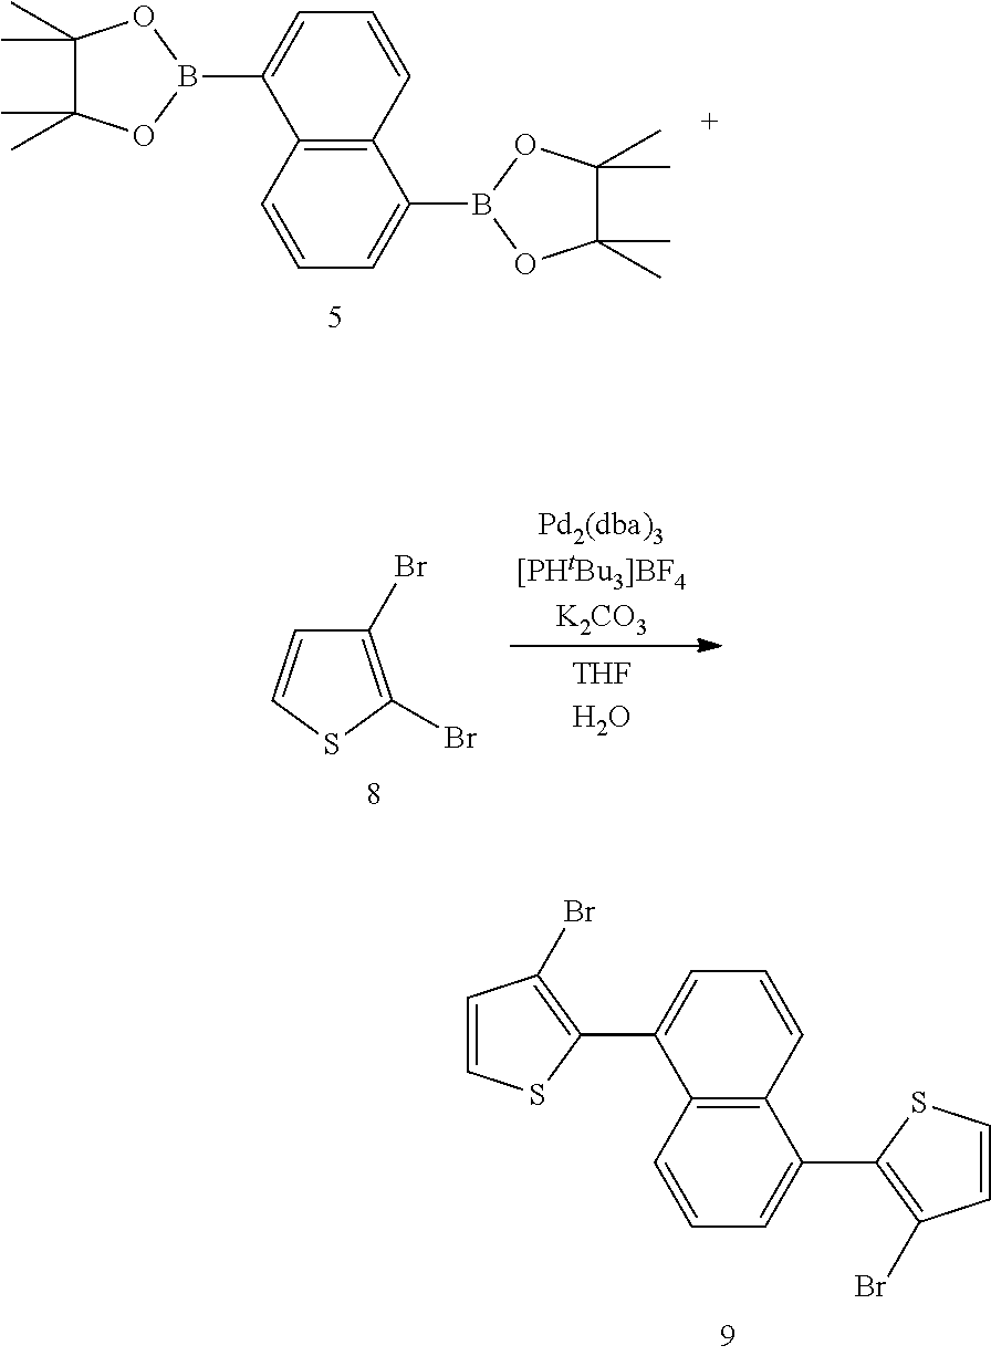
C12=C(C=CC=C1B1OC(C)(C)C(C)(C)O1)C(B1OC(C)(C)C(C)(C)O1)=CC=C2.C1(Br)=C(Br)SC=C1.C12=C(C=CC=C1C1=C(Br)C=CS1)C(C1=C(Br)C=CS1)=CC=C2
